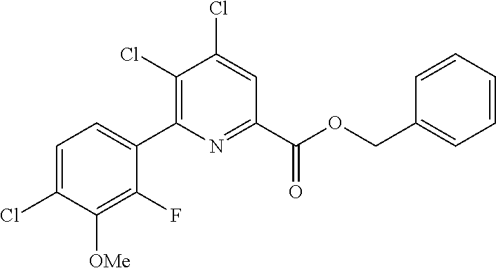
C1(Cl)=C(C2=CC=C(Cl)C([OMe])=C2F)N=C(C(OCC2=CC=CC=C2)=O)C=C1Cl
